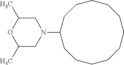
C1(C)CN(C2CCCCCCCCCCC2)CC(C)O1
